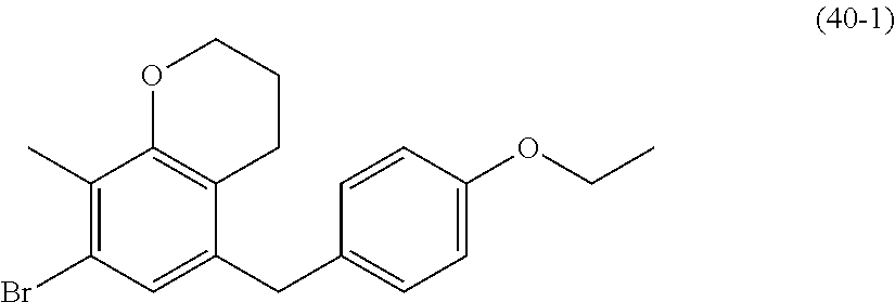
C1(C)=C(Br)C=C(CC2=CC=C(OCC)C=C2)C2=C1OCCC2
